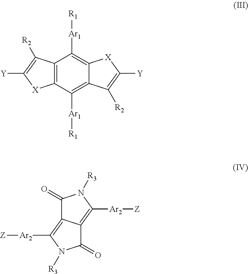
C12=C(C([Ar1][R1])=C3C(=C1[Ar1][R1])[X]C([Y])=C3[R2])[X]C([Y])=C2[R2].C1(=O)C2=C([Ar2][Z])N([R3])C(=O)C2=C([Ar2][Z])N1[R3]
